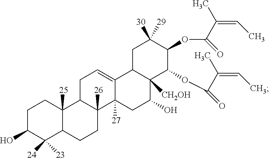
C1C(O)C([24])([23])C2C([25])(C1)C1C([26])(CC2)C2([27])C(=CC1)C1C([CH2OH])(C(O)C2)C(OC(=O)C(=CC)C)C(OC(=O)C(=CC)C)C([30])([29])C1
